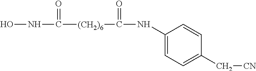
ONC([(CH2)6]C(NC1=CC=C(C[CN])C=C1)=O)=O
